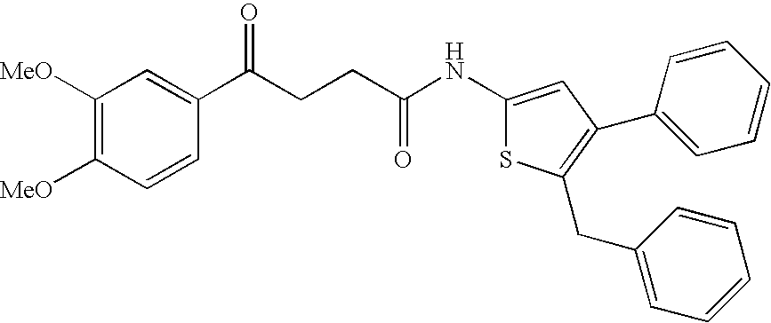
C1([MeO])=C([MeO])C=CC(C(CCC(NC2=CC(C3=CC=CC=C3)=C(CC3=CC=CC=C3)S2)=O)=O)=C1
